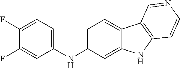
N(C1=CC=C2C(=C1)NC1=C2C=NC=C1)C1=CC=C(F)C(F)=C1
